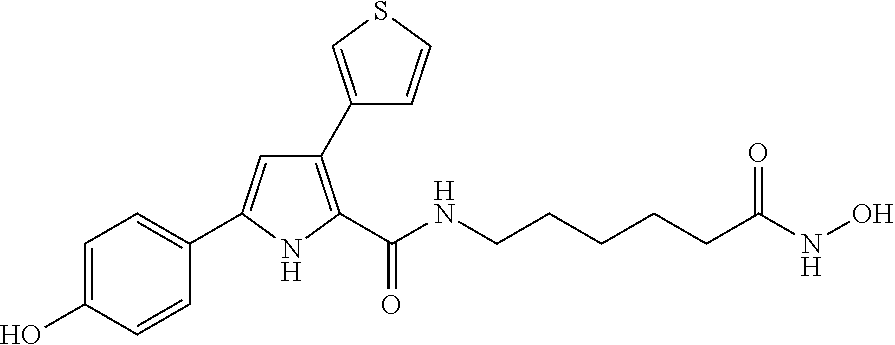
C1(C2=CSC=C2)=C(C(NCCCCCC(NO)=O)=O)NC(C2=CC=C(O)C=C2)=C1
